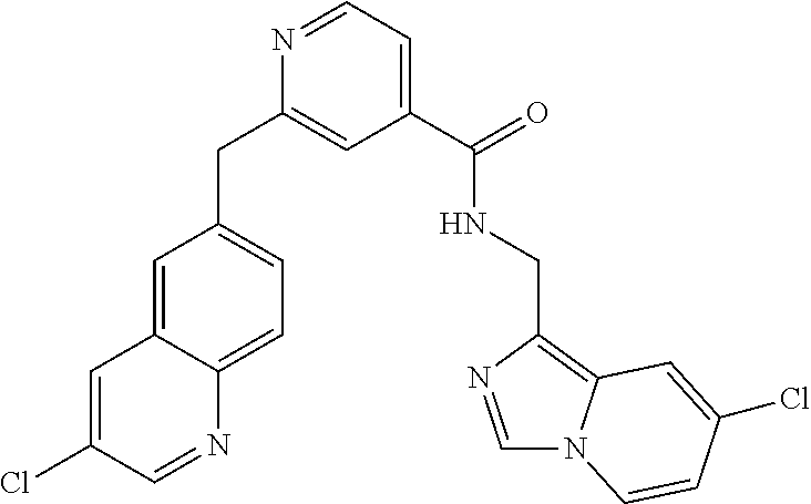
C1=C2C(=CC=C1CC1=CC(C(=O)NCC3=C4N(C=N3)C=CC(Cl)=C4)=CC=N1)N=CC(Cl)=C2
